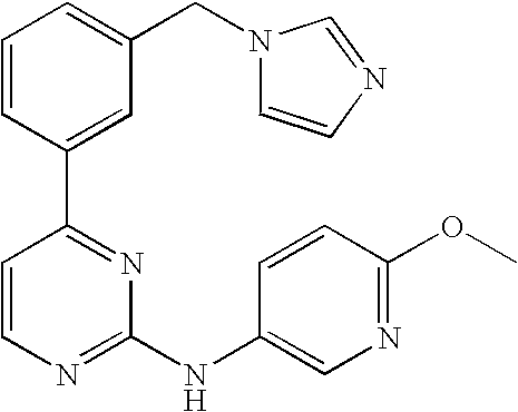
C1=CC(C2=NC(NC3=CN=C(OC)C=C3)=NC=C2)=CC(CN2C=CN=C2)=C1
